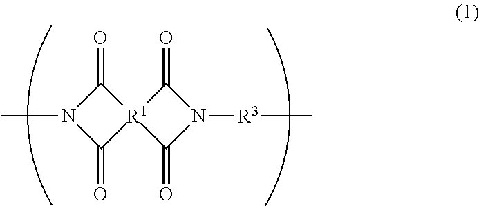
O=C1N(C)C(=O)[R1]12C(=O)N([R3]C)C2=O
